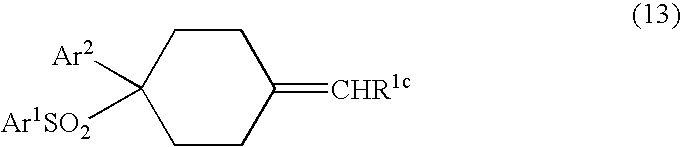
C1([Ar2])([Ar1SO2])CCC(=[CHR1c])CC1
